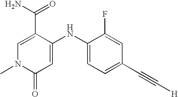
C1=C(C(N)=O)C(NC2=CC=C(C#C[H])C=C2F)=CC(=O)N1C
